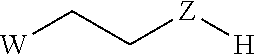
[W]CC[Z][H]
